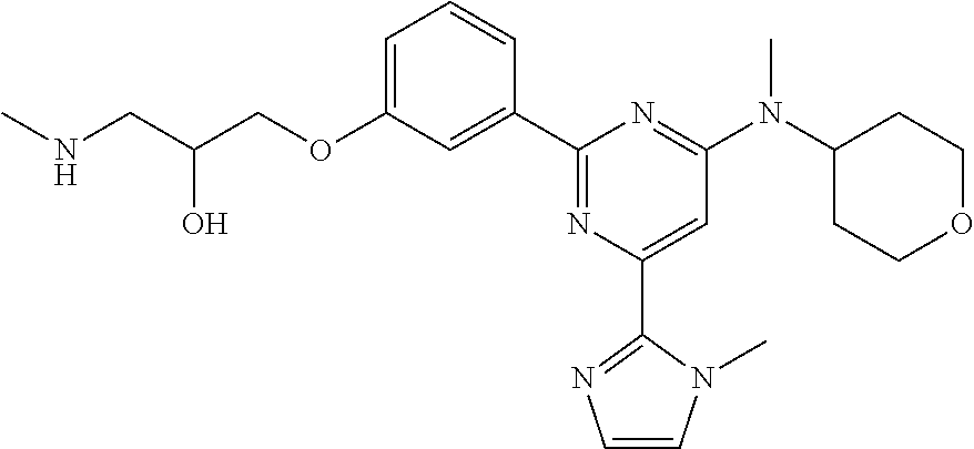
C1=C(OCC(CNC)O)C=C(C2=NC(C3=NC=CN3C)=CC(N(C3CCOCC3)C)=N2)C=C1
